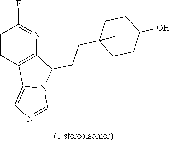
C1=CC2=C(N=C1F)C(CCC1(F)CCC(O)CC1)N1C2=CN=C1
